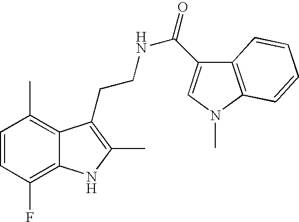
C1=CC(F)=C2C(=C1C)C(CCNC(=O)C1=CN(C)C3=C1C=CC=C3)=C(C)N2
